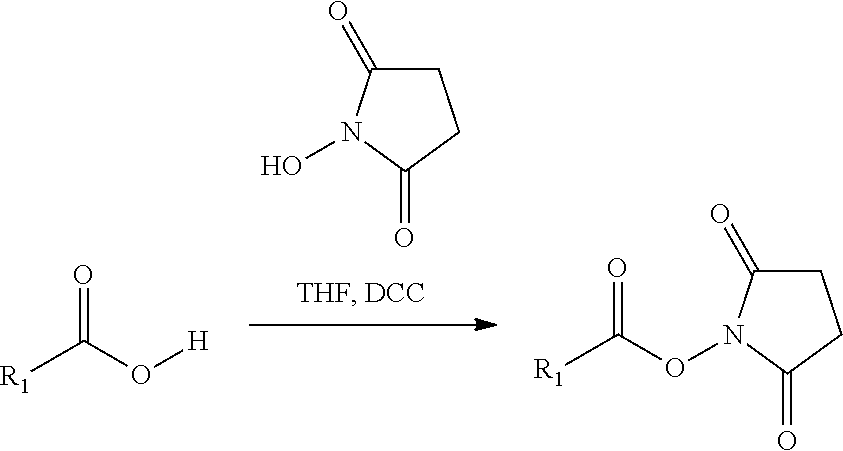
C1C(=O)N(O)C(=O)C1.C1C(=O)N(OC([R1])=O)C(=O)C1.[R1]C(O[H])=O
